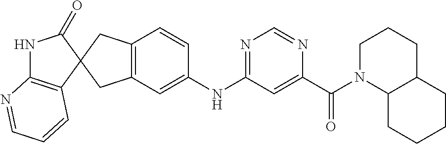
C12=C(CC3(C1)C1=C(NC3=O)N=CC=C1)C=CC(NC1=NC=NC(C(=O)N3C4C(CCC3)CCCC4)=C1)=C2
